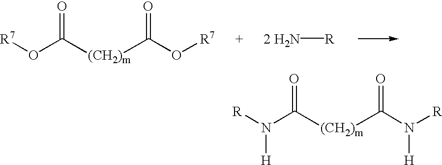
[2 H2N][R].[R7]OC([(CH2)m]C(O[R7])=O)=O.[R]N(C(=O)[(CH2)m]C(N([R])[H])=O)[H]
